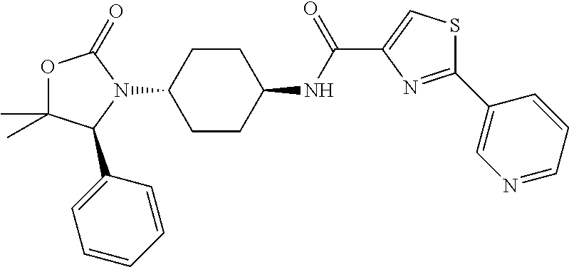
C1CC(NC(C2=CSC(C3=CN=CC=C3)=N2)=O)CCC1N1C(=O)OC(C)(C)C1C1=CC=CC=C1
